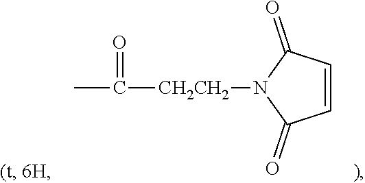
CC([CH2CH2]N1C(=O)C=CC1=O)=O
